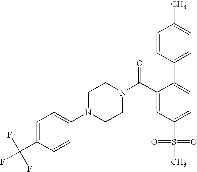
C1(C(F)(F)F)=CC=C(N2CCN(C(C3=CC(S(=O)(=O)C)=CC=C3C3=CC=C(C)C=C3)=O)CC2)C=C1
